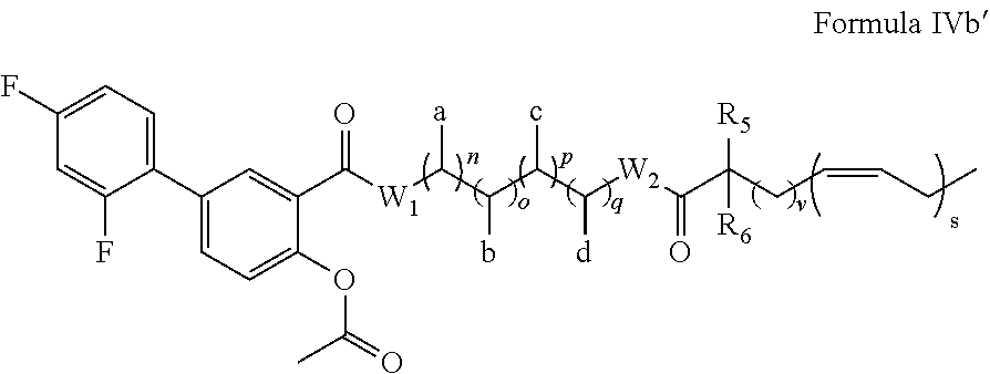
C1=C(F)C(C2=CC=C(OC(=O)C)C(C([W1]C(C(C(C([W2]C(C(CC=CCC)([R6])[R5])=O)[d])c)b)[a])=O)=C2)=CC=C1F
